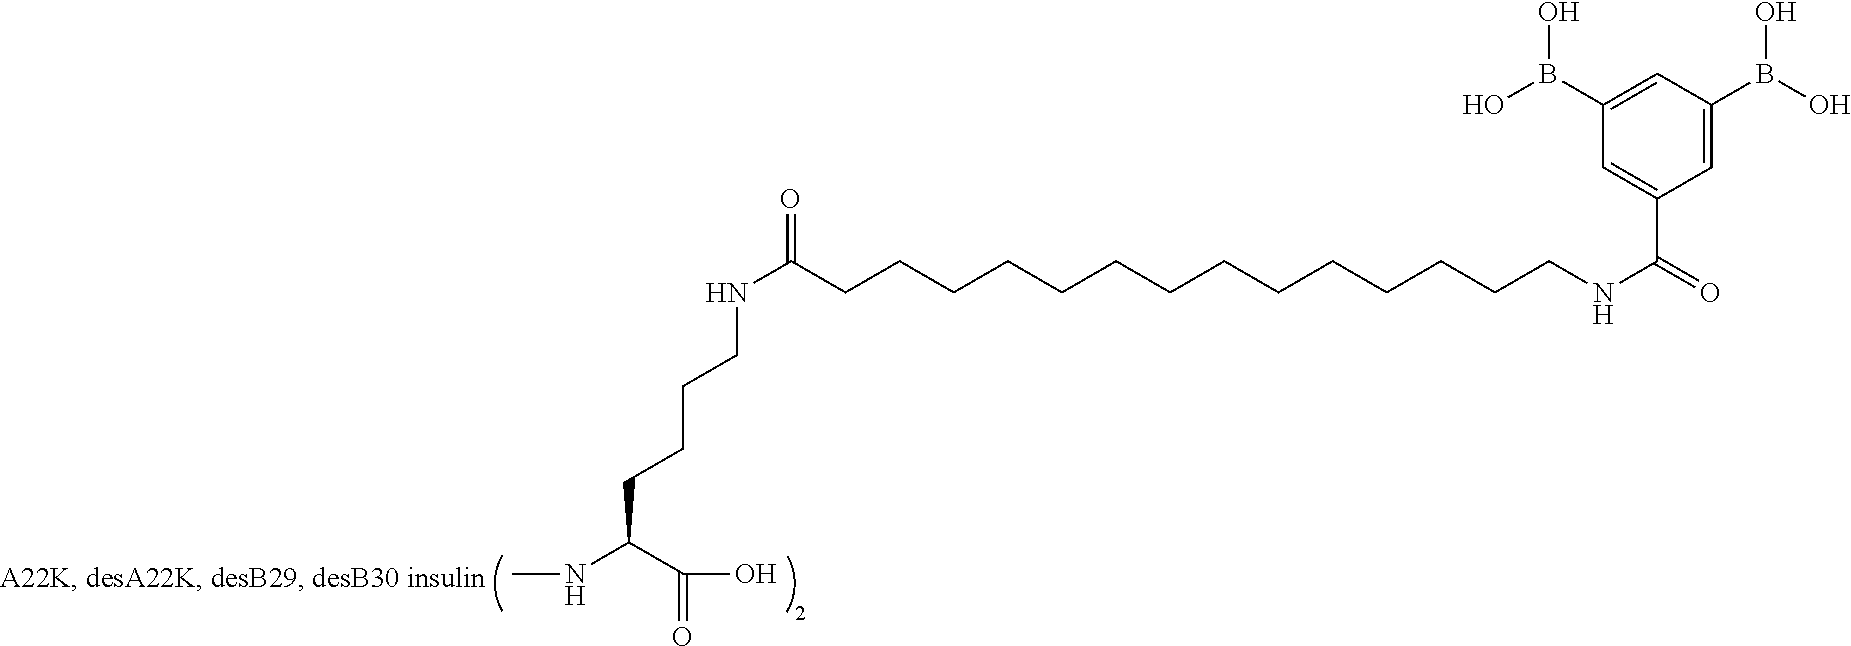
C1(B(O)O)=CC(B(O)O)=CC(C(=O)NCCCCCCCCCCCCCCC(NCCCCC(NC)C(O)=O)=O)=C1
